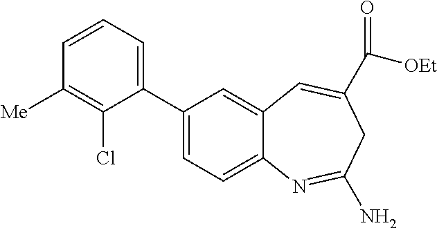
C1(C2=CC=C3C(=C2)C=C(C([OEt])=O)CC(N)=N3)=CC=CC([Me])=C1Cl
